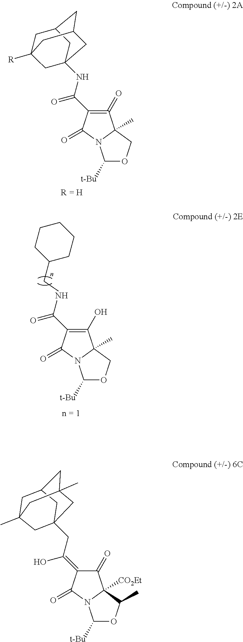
C1(O)=C(C(NCC2CCCCC2)=O)C(=O)N2C1(C)COC2[t-Bu].C1(=O)=C(C(NC23CC4CC(CC([R])(C4)C2)C3)=O)C(=O)N2C1(C)COC2[t-Bu].[R = H].C1(=O)C2([CO2Et])N(C(=O)C1=C(CC13CC4(C)CC(CC(C)(C4)C1)C3)O)C([t-Bu])OC2C
